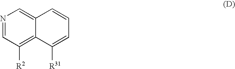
N1=CC([R2])=C2C(=C1)C=CC=C2[R31]
